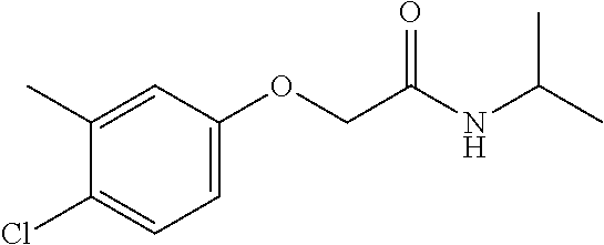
C1(C)=CC(OCC(NC(C)C)=O)=CC=C1Cl
